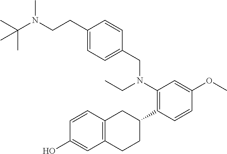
N(CCC1=CC=C(CN(C2=C(C3CC4=C(CC3)C=C(O)C=C4)C=CC(OC)=C2)CC)C=C1)(C(C)(C)C)C
